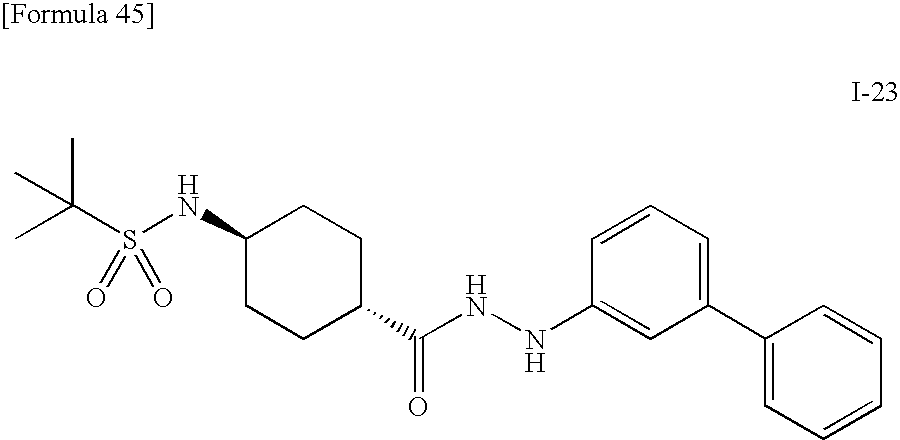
C1(NS(C(C)(C)C)(=O)=O)CCC(C(NNC2=CC(C3=CC=CC=C3)=CC=C2)=O)CC1
